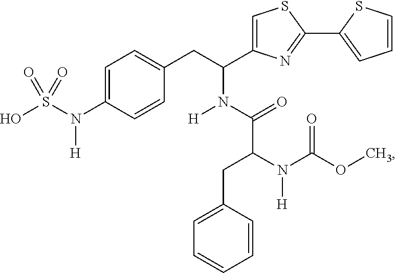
C1=C(N(S(O)(=O)=O)[H])C=CC(CC(C2=CSC(C3=CC=CS3)=N2)N([H])C(=O)C(CC2=CC=CC=C2)N(C(OC)=O)[H])=C1
